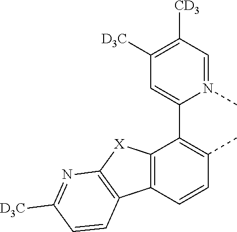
C12=C(C=CC(C)=C1C1=CC([D3C])=C([CD3])C=N1C)C1=C([X]2)N=C([D3C])C=C1
